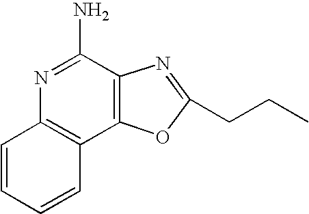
N1=C(N)C2=C(C3=C1C=CC=C3)OC(CCC)=N2
